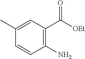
C1=CC(N)=C(C([OEt])=O)C=C1C
